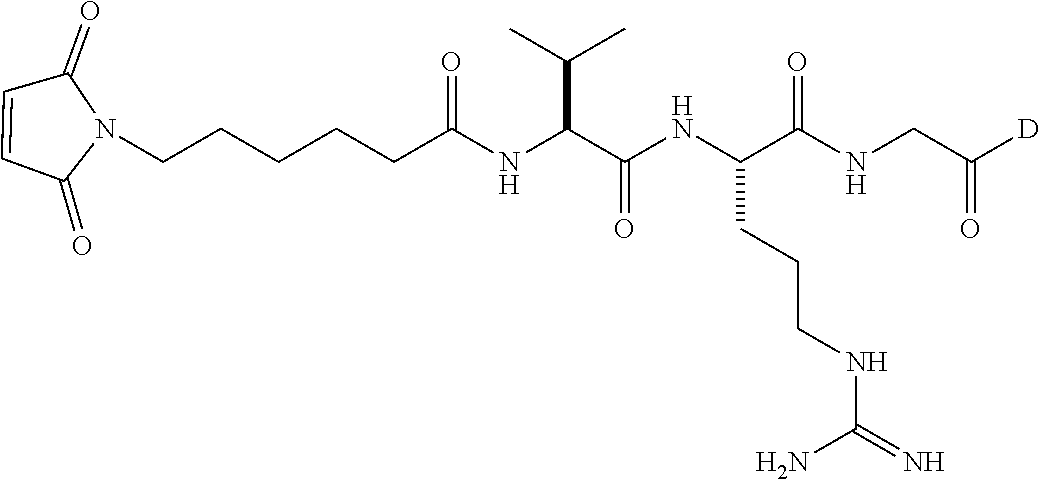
C1=CC(=O)N(CCCCCC(NC(C(NC(C(NCC([D])=O)=O)CCCNC(=N)N)=O)C(C)C)=O)C1=O
